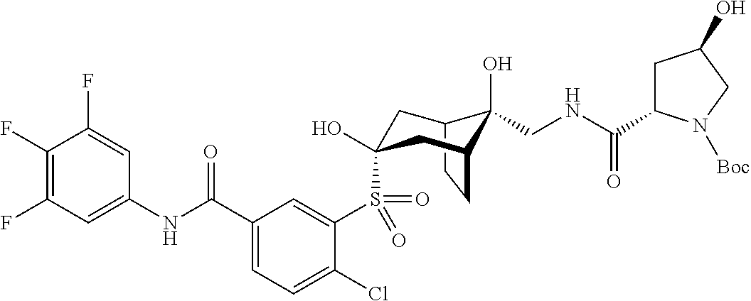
C1(F)=C(F)C=C(NC(C2=CC=C(Cl)C(S(=O)(=O)C3(O)CC4C(O)(CNC(=O)C5CC(O)CN5[Boc])C(CC4)C3)=C2)=O)C=C1F
